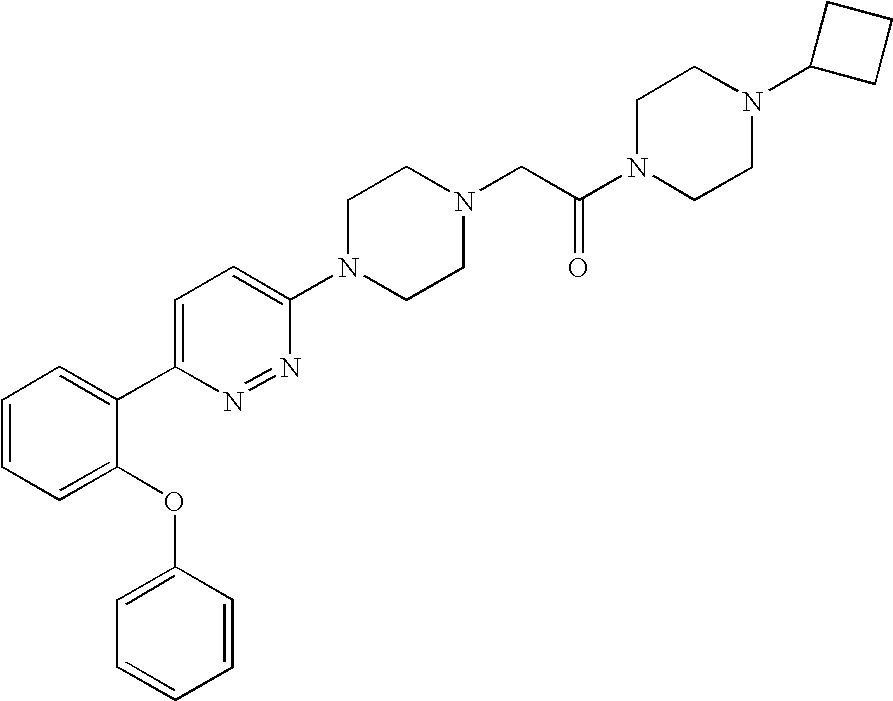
C1=CC=C(C2=CC=C(N3CCN(CC(N4CCN(C5CCC5)CC4)=O)CC3)N=N2)C(OC2=CC=CC=C2)=C1
